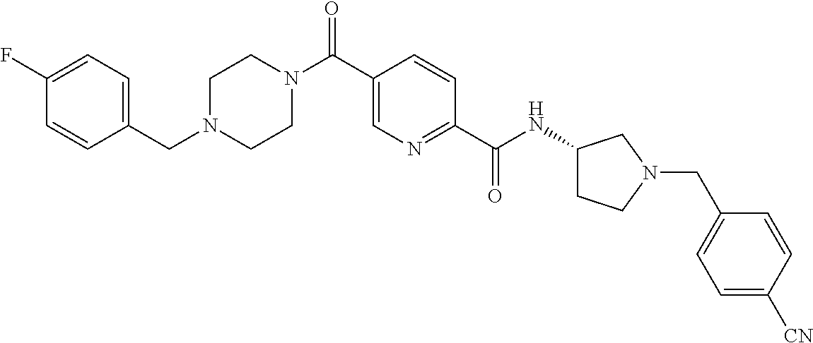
N1(CC2=CC=C(F)C=C2)CCN(C(C2=CN=C(C(NC3CCN(CC4=CC=C([CN])C=C4)C3)=O)C=C2)=O)CC1
